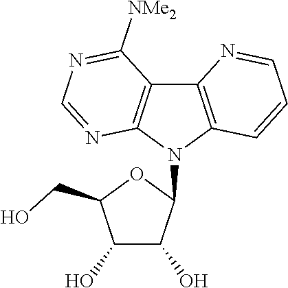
C1(O)C(O)C(N2C3=C(C4=C2N=CN=C4[NMe2])N=CC=C3)OC1CO
